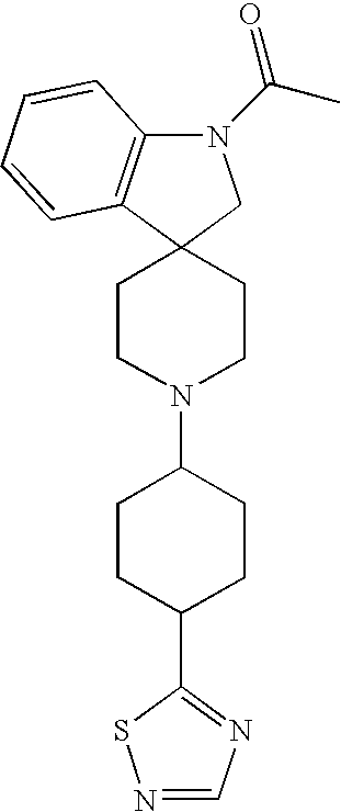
N1(C(=O)C)C2=C(C3(C1)CCN(C1CCC(C4=NC=NS4)CC1)CC3)C=CC=C2
